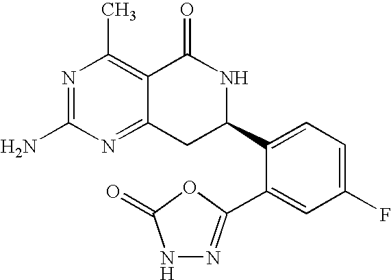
N1=C(N)N=C2C(=C1C)C(=O)NC(C1=CC=C(F)C=C1C1=NNC(=O)O1)C2
